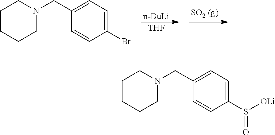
[n-BuLi].[THF].C1=CC(Br)=CC=C1CN1CCCCC1.C1=CC(S(=O)[OLi])=CC=C1CN1CCCCC1
